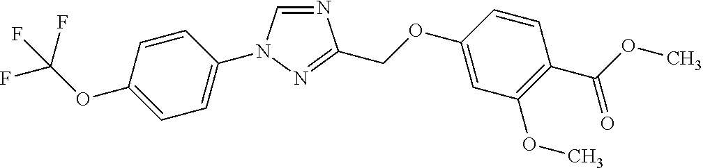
N1=CN(C2=CC=C(OC(F)(F)F)C=C2)N=C1COC1=CC(OC)=C(C(OC)=O)C=C1
